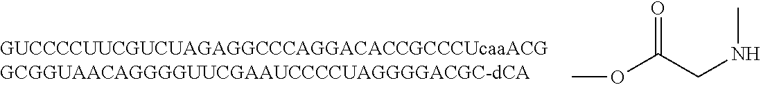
COC(CNC)=O
